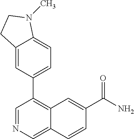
C12=CC=C(C3=C4C(=CN=C3)C=CC(C(N)=O)=C4)C=C1CCN2C
